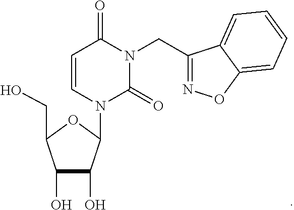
C1=CN(C2C(O)C(O)C(CO)O2)C(=O)N(CC2=NOC3=CC=CC=C32)C1=O
